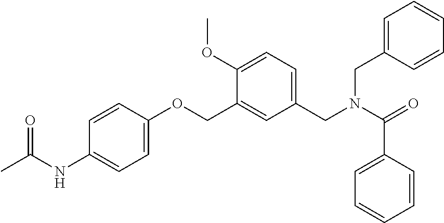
C1=C(C(N(CC2=CC=C(OC)C(COC3=CC=C(NC(C)=O)C=C3)=C2)CC2=CC=CC=C2)=O)C=CC=C1
